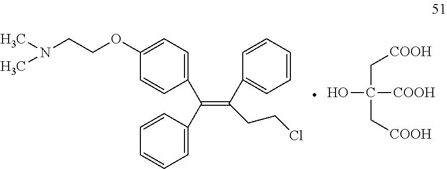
C(C(C[COOH])(O)[COOH])[COOH].C1(C(C2=CC=CC=C2)=C(C2=CC=CC=C2)CCCl)=CC=C(OCCN(C)C)C=C1
